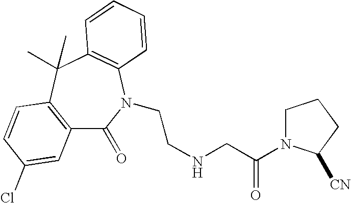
C12=C(C(C)(C)C3=C(N(CCNCC(=O)N4CCCC4[CN])C1=O)C=CC=C3)C=CC(Cl)=C2
